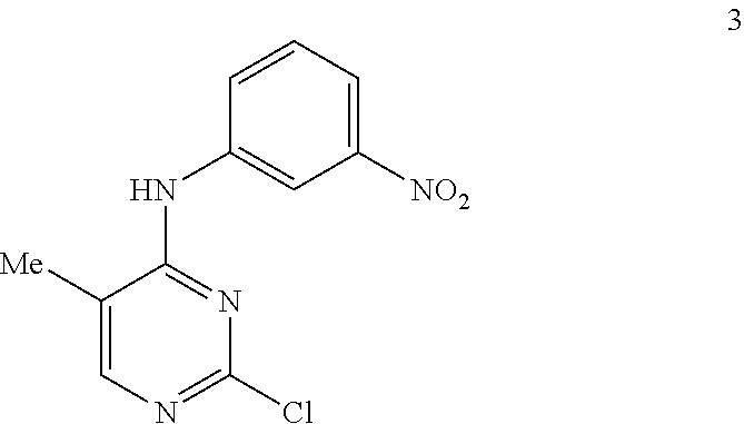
C1([Me])=CN=C(Cl)N=C1NC1=CC([NO2])=CC=C1
